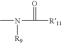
CN(C([R11])=O)[R9]
